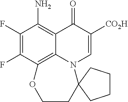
C1(F)=C(F)C2=C3C(=C1N)C(=O)C([CO2H])=CN3C1(CCO2)CCCC1
